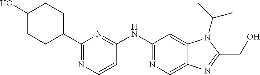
C1(C2=NC=CC(NC3=NC=C4C(=C3)N(C(C)C)C(CO)=N4)=N2)=CCC(O)CC1
